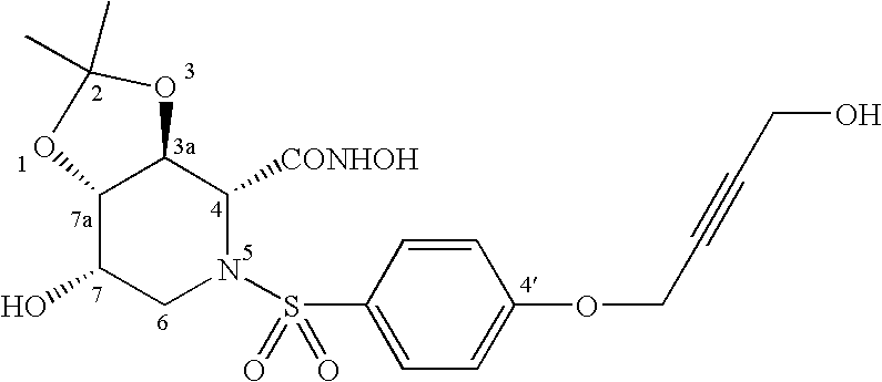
C12C(O)CN(S(C3=CC=C(OCC#CCO)C=C3)(=O)=O)C([CONHOH])C1OC(C)(C)O2
